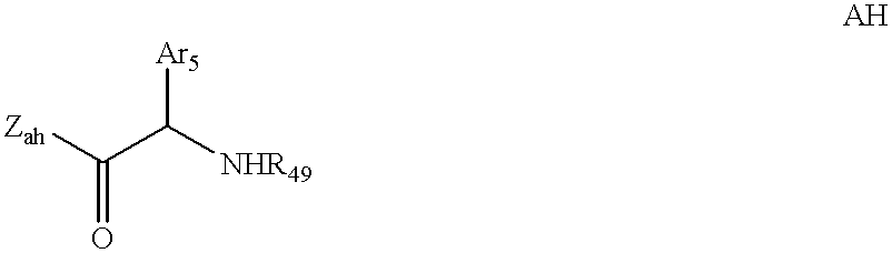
[Zah]C(C([NHR49])[Ar5])=O
